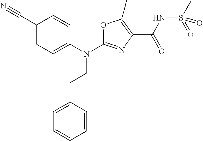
N(C1=NC(C(NS(C)(=O)=O)=O)=C(C)O1)(CCC1=CC=CC=C1)C1=CC=C(C#N)C=C1
